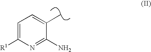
C1=C([R1])N=C(N)C(C)=C1
